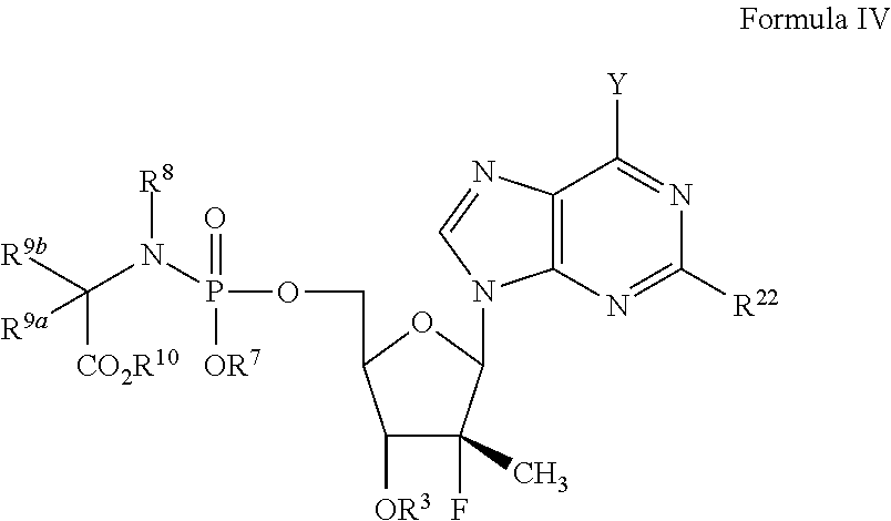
C12=C(N=C([R22])N=C1[Y])N(C1C(F)(C)C([OR3])C(COP(N(C([R9b])([CO2R10])[R9a])[R8])(=O)[OR7])O1)C=N2
